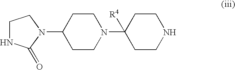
C1NC(=O)N(C2CCN(C3([R4])CCNCC3)CC2)C1
